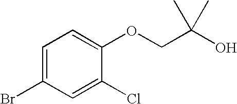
BrC1=CC=C(OCC(O)(C)C)C(Cl)=C1
